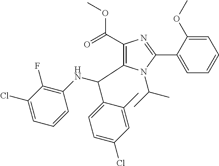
C1(C(=O)OC)=C(C(NC2=C(F)C(Cl)=CC=C2)C2=CC=C(Cl)C=C2C)N(C(C)C)C(C2=CC=CC=C2OC)=N1
